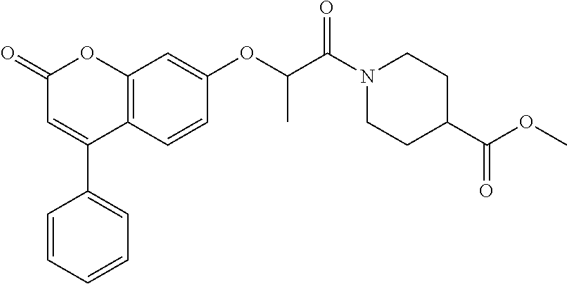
C12=C(C=CC(OC(C(N3CCC(C(OC)=O)CC3)=O)C)=C1)C(C1=CC=CC=C1)=CC(=O)O2
